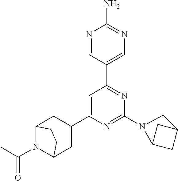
C12N(C(C)=O)C(CC(C3=CC(C4=CN=C(N)N=C4)=NC(N4C5CC(C5)C4)=N3)C1)CC2
